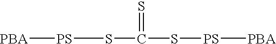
[PBA][PS]SC(S[PS][PBA])=S
